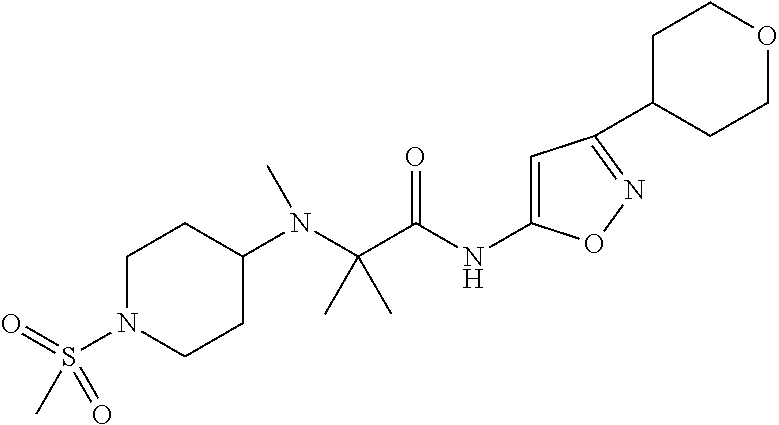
C(N(C)C1CCN(S(=O)(=O)C)CC1)(C(=O)NC1=CC(C2CCOCC2)=NO1)(C)C
